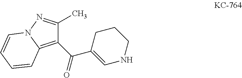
C1(C(=O)C2=CNCCC2)=C2N(N=C1C)C=CC=C2
